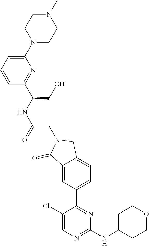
C1(N2CCN(C)CC2)=CC=CC(C(CO)NC(CN2C(=O)C3=CC(C4=NC(NC5CCOCC5)=NC=C4Cl)=CC=C3C2)=O)=N1
